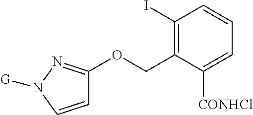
C1=CN([G])N=C1OCC1=C(I)C=CC=C1[CONHCl]
